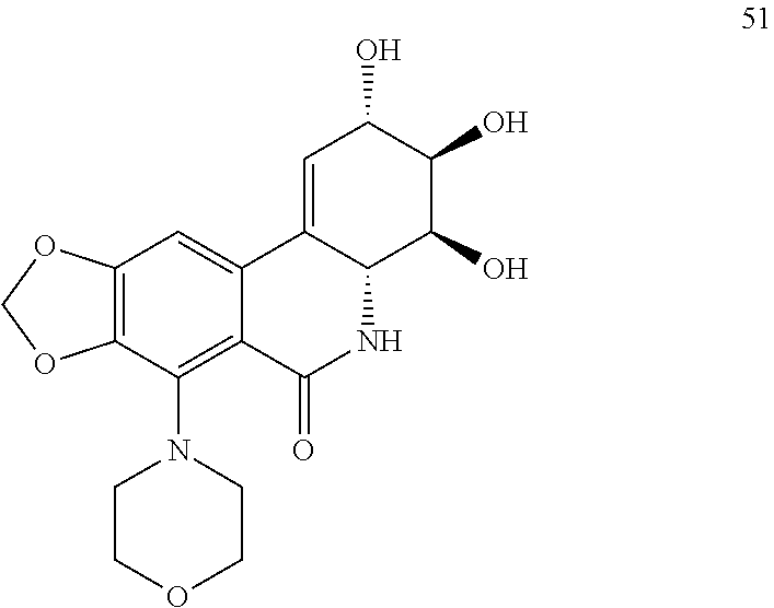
C12=C(C(N3CCOCC3)=C3C(=C1)C1=CC(O)C(O)C(O)C1NC3=O)OCO2
